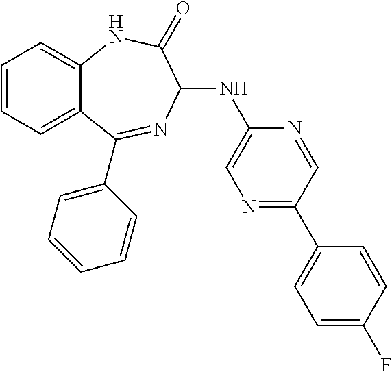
C1=CC=C2C(=C1)NC(=O)C(NC1=CN=C(C3=CC=C(F)C=C3)C=N1)N=C2C1=CC=CC=C1
